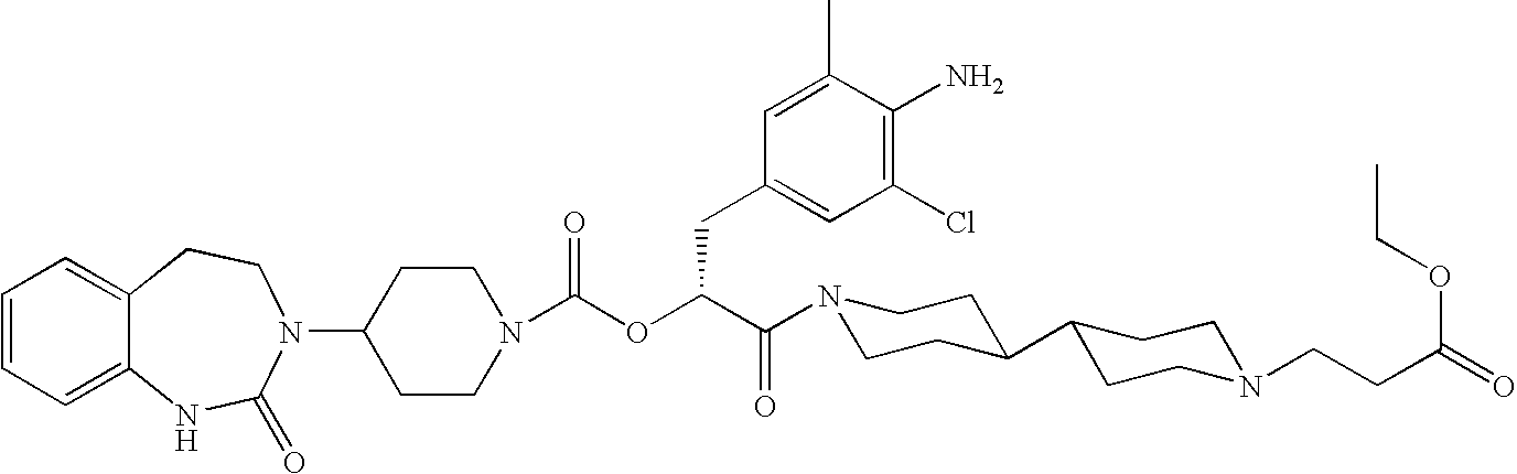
C1(N2C(=O)NC3=CC=CC=C3CC2)CCN(C(OC(C(=O)N2CCC(C3CCN(CCC(=O)OCC)CC3)CC2)CC2=CC(Cl)=C(N)C(C)=C2)=O)CC1
